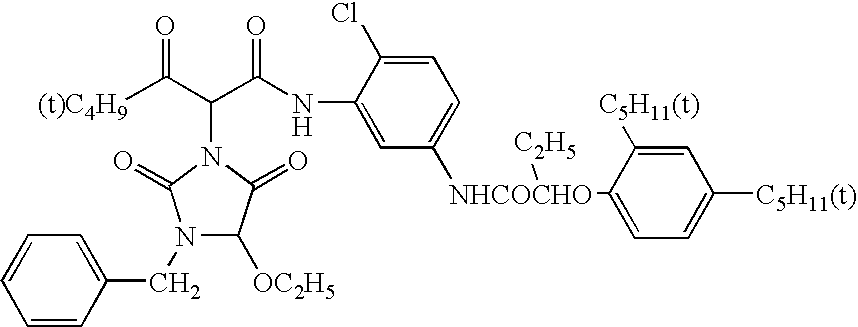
[(t)C4H9]C(C(C(NC1=CC([NHCOCHO](C2=CC=C([C5H11(t)])C=C2[C5H11(t)])[C2H5])=CC=C1Cl)=O)N1C(=O)N(CC2=CC=CC=C2)C([OC2H5])C1=O)=O
